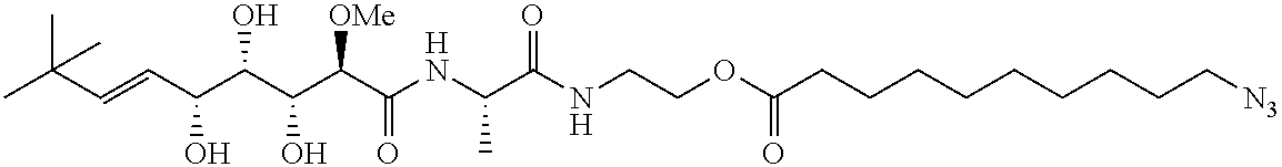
CC(C=CC(C(C(C(C(NC(C(NCCOC(=O)CCCCCCCCC[N3])=O)C)=O)[OMe])O)O)O)(C)C
